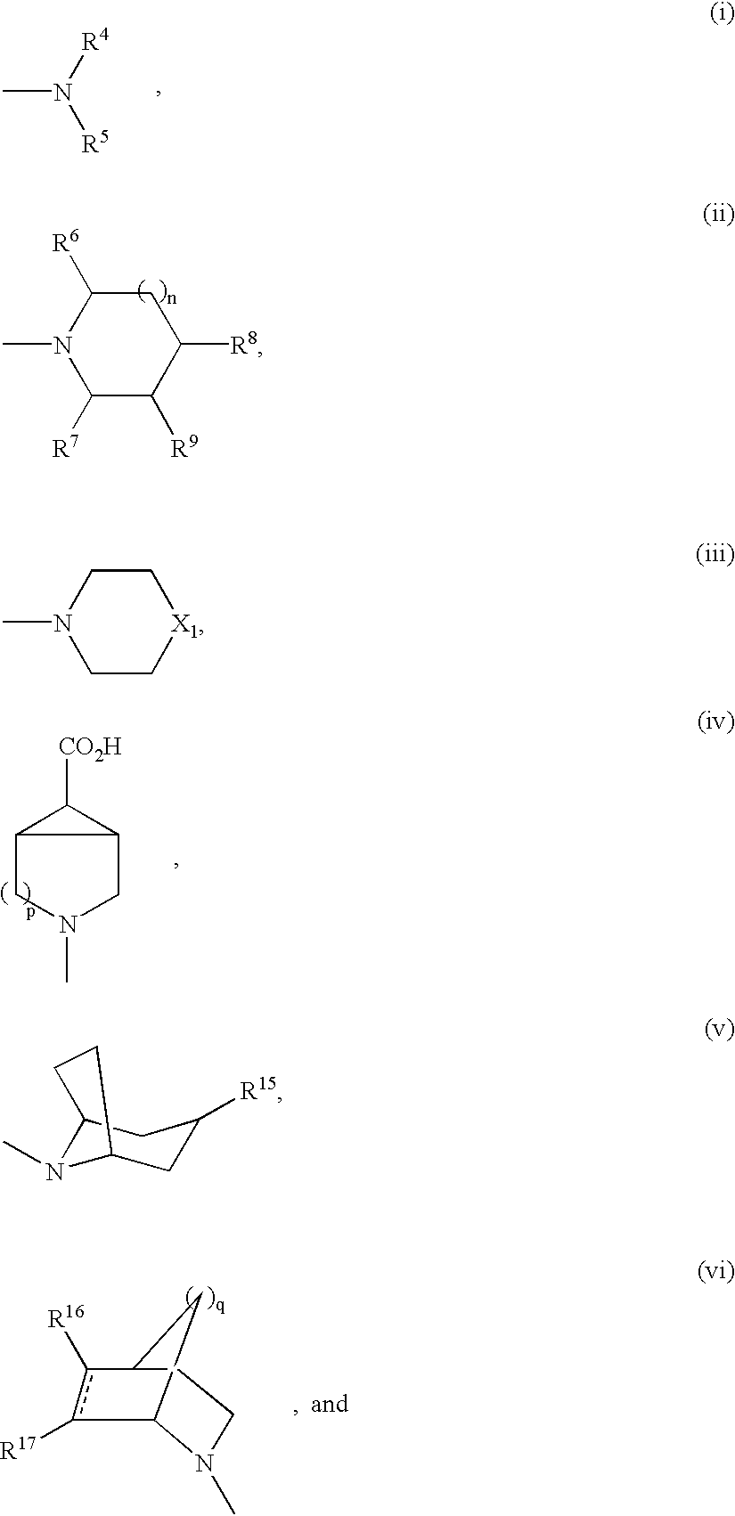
C12CN(C)CC1C2[CO2H].CN([R4])[R5].C1([R6])N(C)C([R7])C([R9])C([R8])C1.c1([R17])c([R16])C2CCN(C)C(C1)C2.C1N(C)CC[X1]C1.C12N(C)C(CC([R15])C1)CC2
